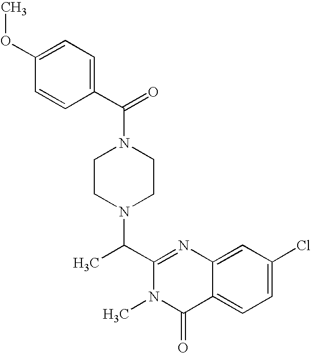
C1(C(N2CCN(C(C3=CC=C(OC)C=C3)=O)CC2)C)=NC2=CC(Cl)=CC=C2C(=O)N1C
